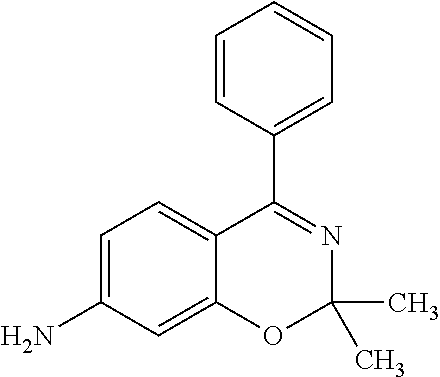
C1=CC(C2=NC(C)(C)OC3=CC(N)=CC=C23)=CC=C1
